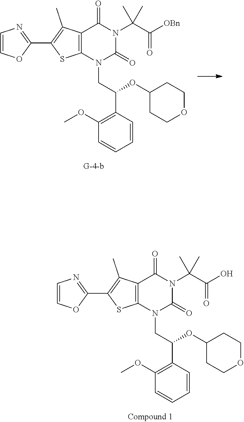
C1(OC)=C(C(OC2CCOCC2)CN2C3=C(C(C)=C(C4=NC=CO4)S3)C(=O)N(C(C([OBn])=O)(C)C)C2=O)C=CC=C1.C1(OC)=C(C(OC2CCOCC2)CN2C3=C(C(C)=C(C4=NC=CO4)S3)C(=O)N(C(C(O)=O)(C)C)C2=O)C=CC=C1
